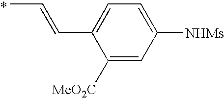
CC=CC1=CC=C([NHMs])C=C1[MeO2C]
